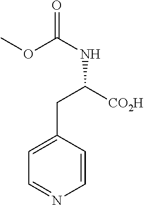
C1=CC(CC(NC(=O)OC)[CO2H])=CC=N1
